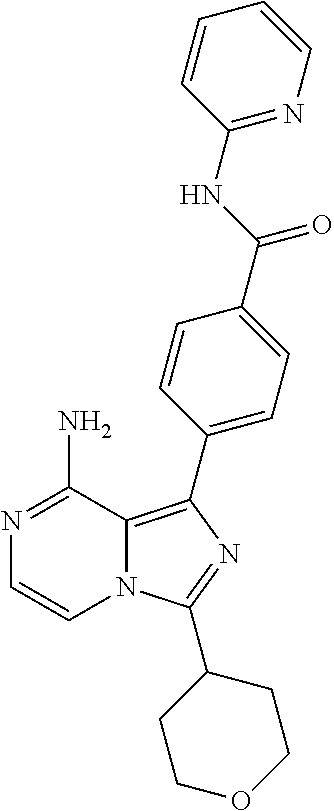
N1=C(N)C2=C(C3=CC=C(C(NC4=NC=CC=C4)=O)C=C3)N=C(C3CCOCC3)N2C=C1
